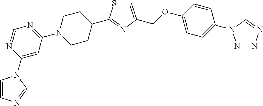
C1(N2C=CN=C2)=CC(N2CCC(C3=NC(COC4=CC=C(N5N=NN=C5)C=C4)=CS3)CC2)=NC=N1
